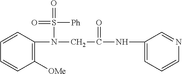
C1([OMe])=C(N(CC(NC2=CC=CN=C2)=O)S(=O)([Ph])=O)C=CC=C1
